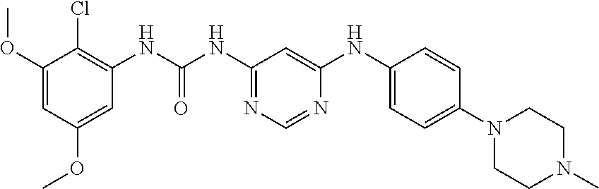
C1(OC)=CC(OC)=CC(NC(NC2=NC=NC(NC3=CC=C(N4CCN(C)CC4)C=C3)=C2)=O)=C1Cl
